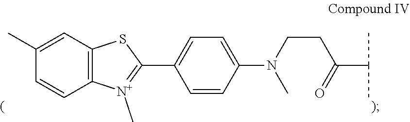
C1=CC2=C(C=C1C)SC(C1=CC=C(N(CCC(C(C)C)=O)C)C=C1)=[N+]2C
